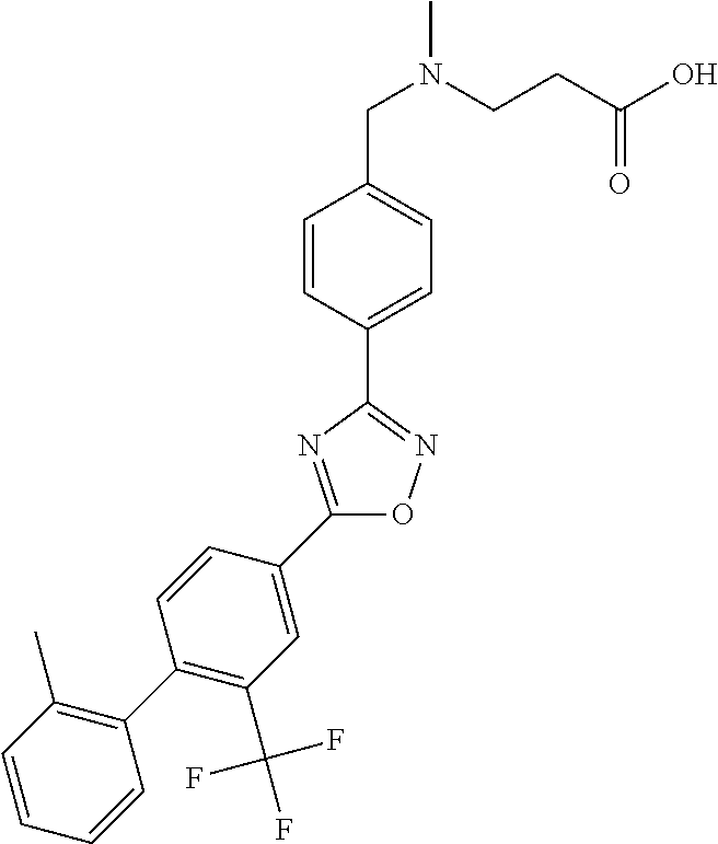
C1=CC(C2=NOC(C3=CC(C(F)(F)F)=C(C4=C(C)C=CC=C4)C=C3)=N2)=CC=C1CN(CCC(O)=O)C
